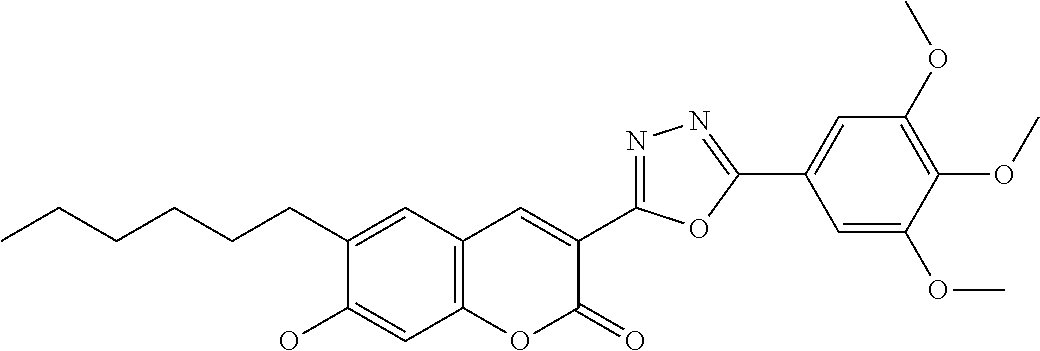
CCCCCCC1=CC2=C(C=C1O)OC(=O)C(C1=NN=C(C3=CC(OC)=C(OC)C(OC)=C3)O1)=C2
